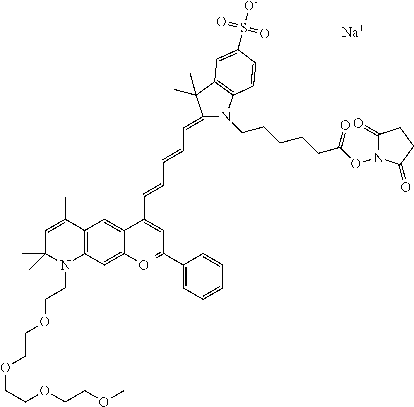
C1=C(C)C2=C(N(CCOCCOCCOCCOC)C1(C)C)C=C1C(=C2)C(C=CC=CC=C2N(CCCCCC(ON3C(=O)CCC3=O)=O)C3=C(C2(C)C)C=C(S([O-])(=O)=O)C=C3)=CC(C2=CC=CC=C2)=[O+]1.[Na]
